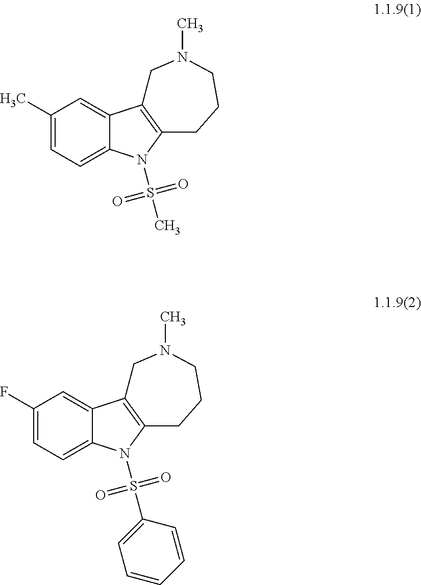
C1(C)=CC=C2C(=C1)C1=C(CCCN(C)C1)N2S(=O)(=O)C.C1(F)=CC=C2C(=C1)C1=C(CCCN(C)C1)N2S(=O)(=O)C1=CC=CC=C1
